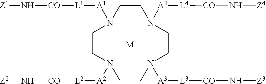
[M].C1CN([A2][L2][CO]N[Z2])CCN([A3][L3][CO]N[Z3])CCN([A4][L4][CO]N[Z4])CCN1[A1][L1][CO]N[Z1]
